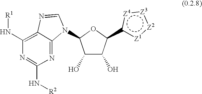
O1C(N2C3=NC(N[R2])=NC(N[R1])=C3N=C2)C(O)C(O)C1c1[Z1]:[Z2]:[Z3]:[Z4]1
